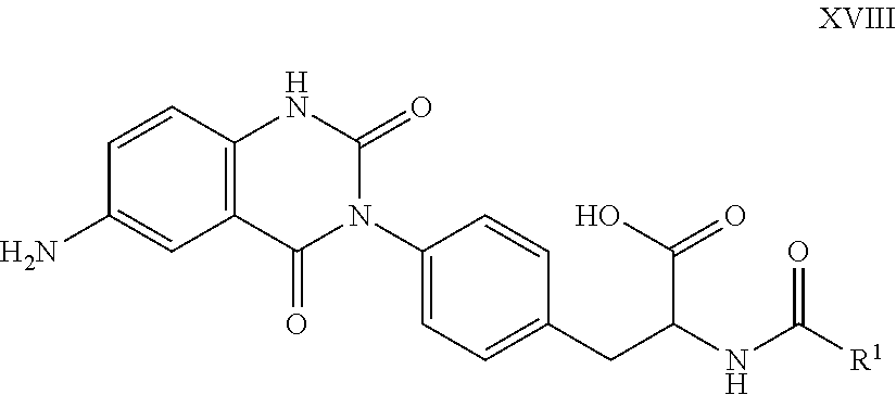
C1=CC2=C(C=C1N)C(=O)N(C1=CC=C(CC(NC([R1])=O)C(O)=O)C=C1)C(=O)N2
